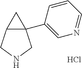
C12(C3=CN=CC=C3)C(CNC1)C2.Cl
